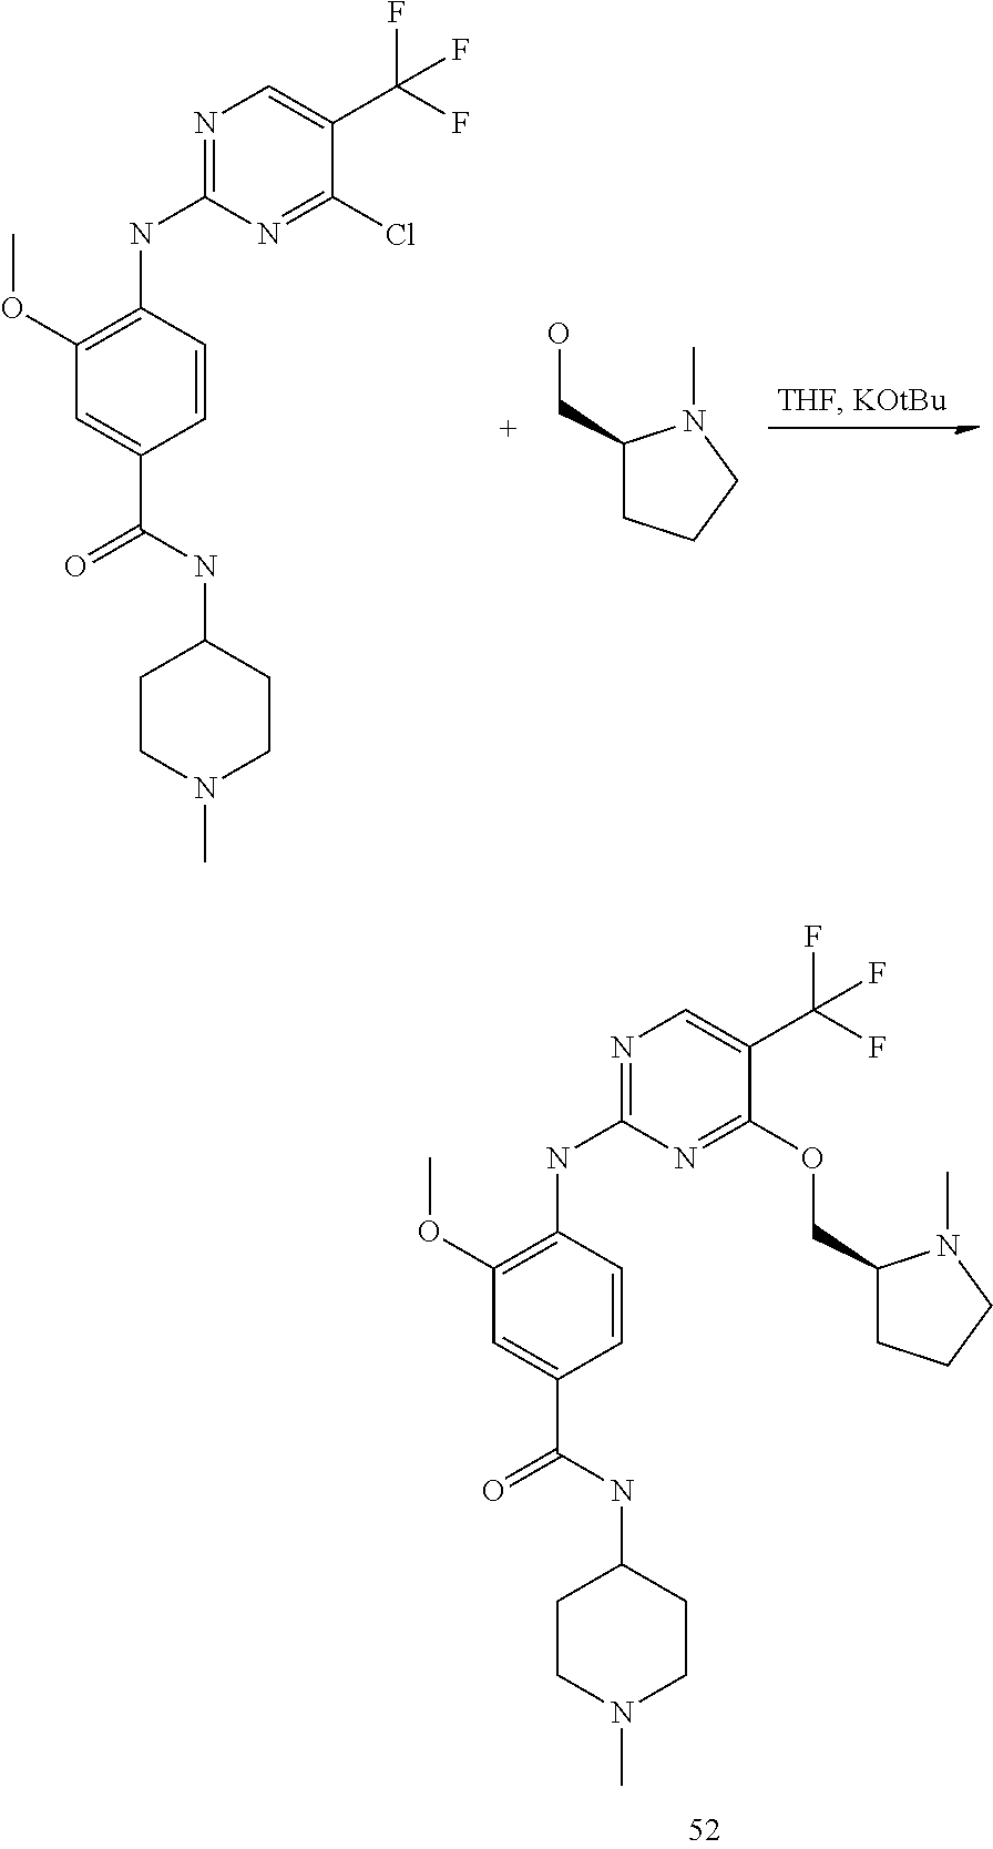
C1=CC(NC2=NC=C(C(F)(F)F)C(OCC3CCCN3C)=N2)=C(OC)C=C1C(NC1CCN(C)CC1)=O.C1=CC(NC2=NC=C(C(F)(F)F)C(Cl)=N2)=C(OC)C=C1C(NC1CCN(C)CC1)=O.C1(CO)CCCN1C
